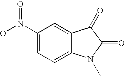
C1(N(O)=O)=CC=C2C(=C1)C(=O)C(=O)N2C
